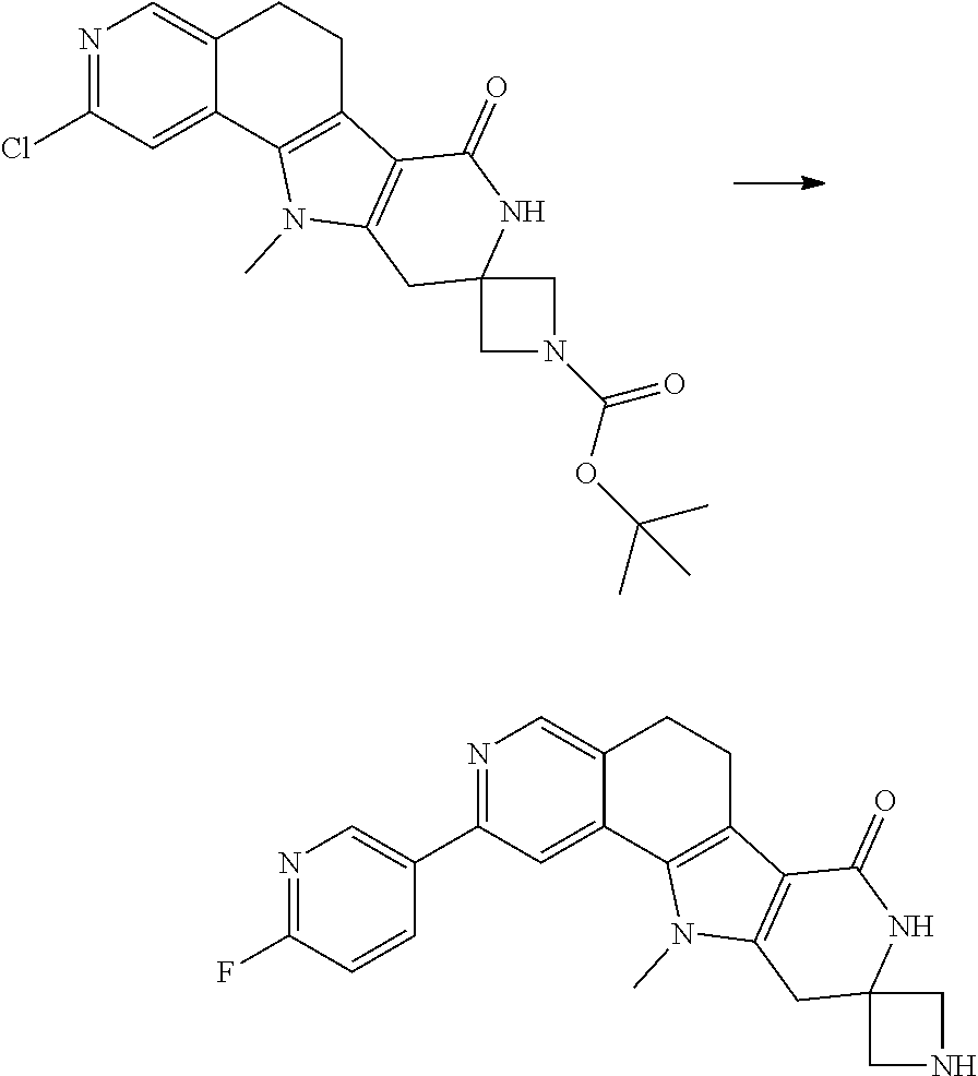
N1=C(Cl)C=C2C(=C1)CCC1=C2N(C)C2=C1C(=O)NC1(C2)CN(C(=O)OC(C)(C)C)C1.N1=C(C2=CN=C(F)C=C2)C=C2C(=C1)CCC1=C2N(C)C2=C1C(=O)NC1(C2)CNC1
